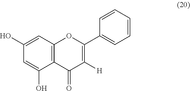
C1(O)=CC2=C(C(O)=C1)C(=O)C([H])=C(C1=CC=CC=C1)O2
